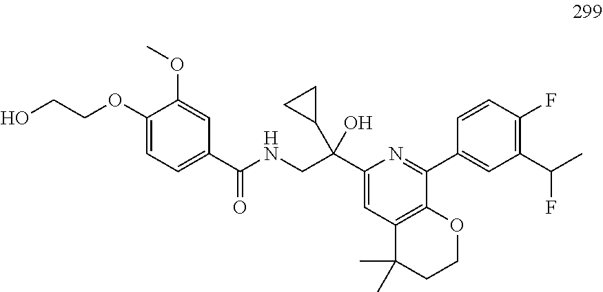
C1(OCCO)=CC=C(C(NCC(C2=CC3=C(C(C4=CC(C(C)F)=C(F)C=C4)=N2)OCCC3(C)C)(C2CC2)O)=O)C=C1OC
